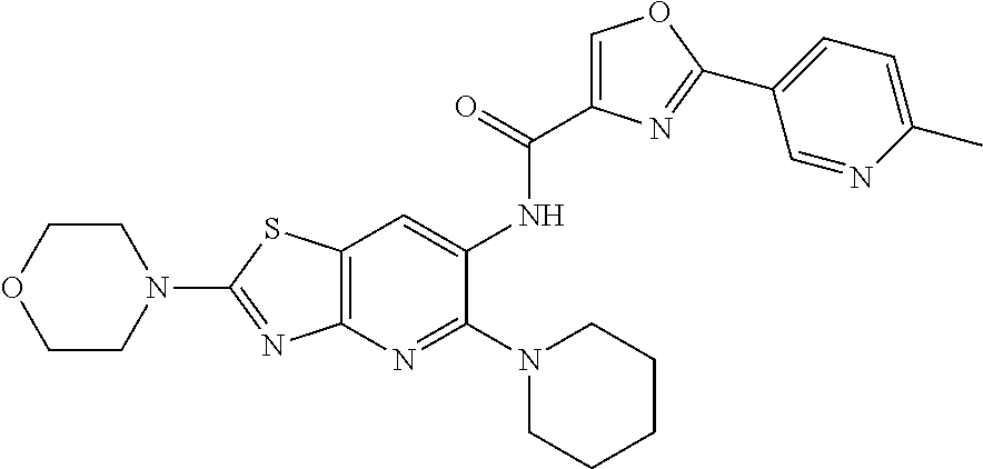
C1(NC(=O)C2=COC(C3=CC=C(C)N=C3)=N2)=CC2=C(N=C1N1CCCCC1)N=C(N1CCOCC1)S2
